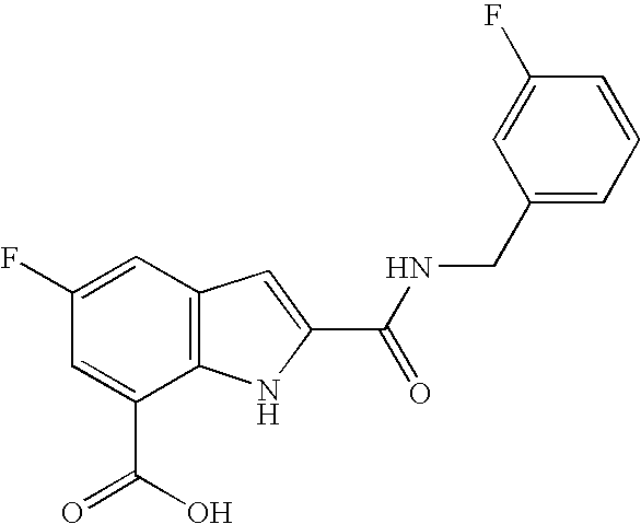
C1=C(F)C=C(C(=O)O)C2=C1C=C(C(=O)NCC1=CC=CC(F)=C1)N2
